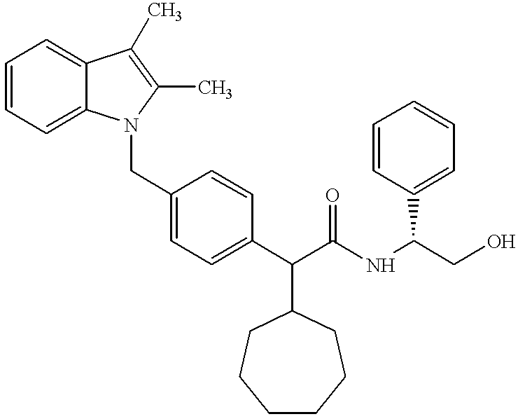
C1=CC=C2C(=C1)C(C)=C(C)N2CC1=CC=C(C(C(NC(CO)C2=CC=CC=C2)=O)C2CCCCCC2)C=C1
